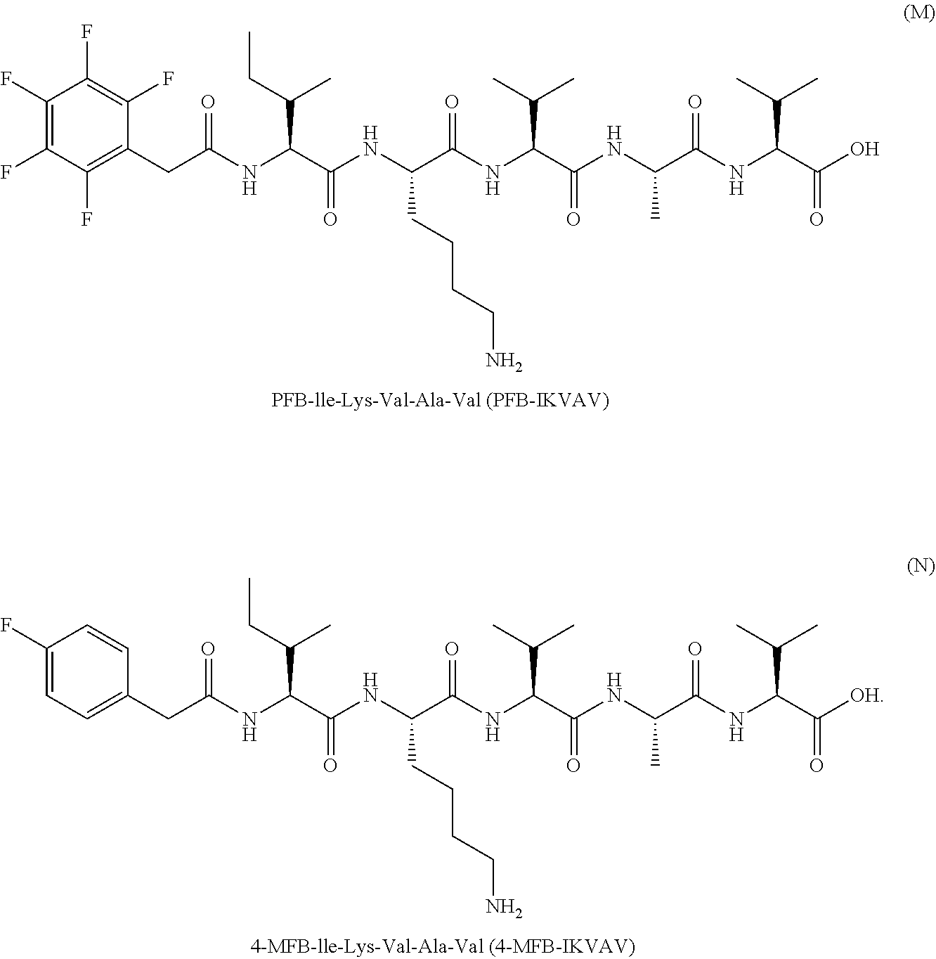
C1(F)=CC=C(CC(NC(C(NC(C(NC(C(NC(C(NC(C([OH])=O)C(C)C)=O)C)=O)C(C)C)=O)CCCCN)=O)C(CC)C)=O)C=C1.C1(F)=C(F)C(F)=C(CC(NC(C(NC(C(NC(C(NC(C(NC(C(O)=O)C(C)C)=O)C)=O)C(C)C)=O)CCCCN)=O)C(CC)C)=O)C(F)=C1F
